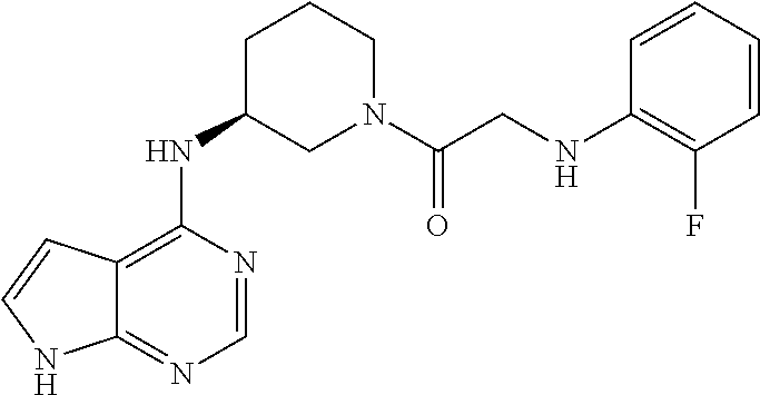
C12=C(NC3CN(C(CNC4=C(F)C=CC=C4)=O)CCC3)N=CN=C1NC=C2
